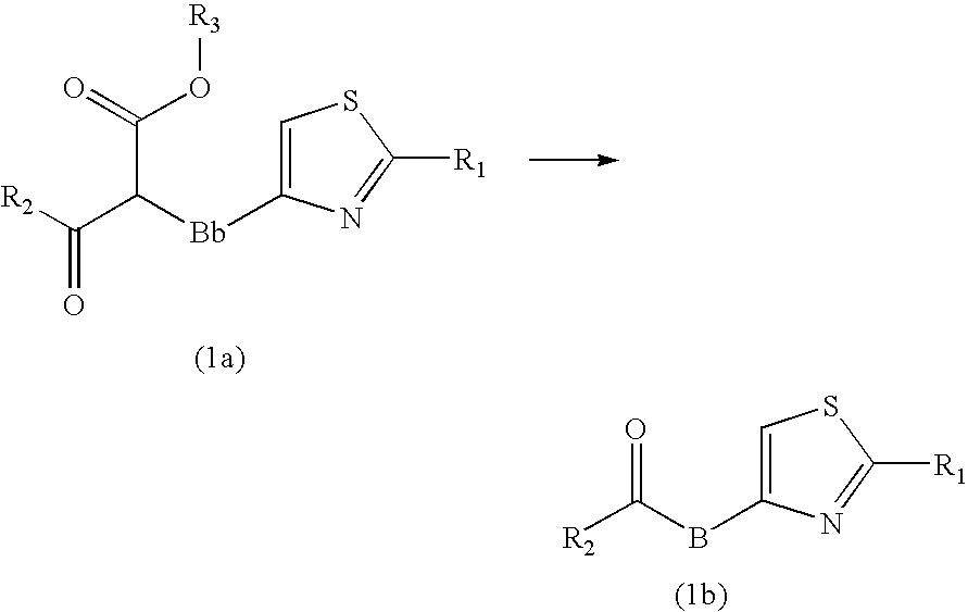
C1=C(BC([R2])=O)N=C([R1])S1.C1=C([Bb]C(C(=O)[R2])C(O[R3])=O)N=C([R1])S1
